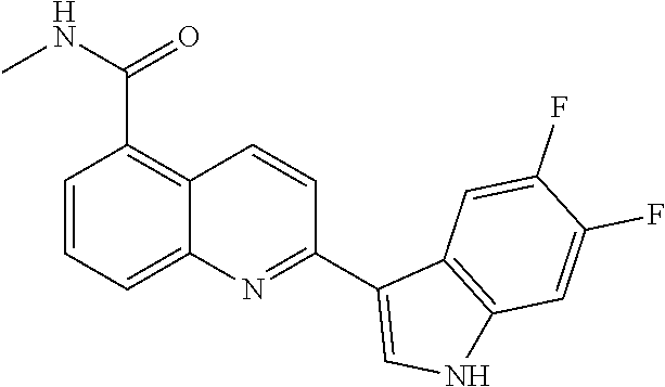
C1=CC=C2C(=C1C(=O)NC)C=CC(C1=CNC3=C1C=C(F)C(F)=C3)=N2
